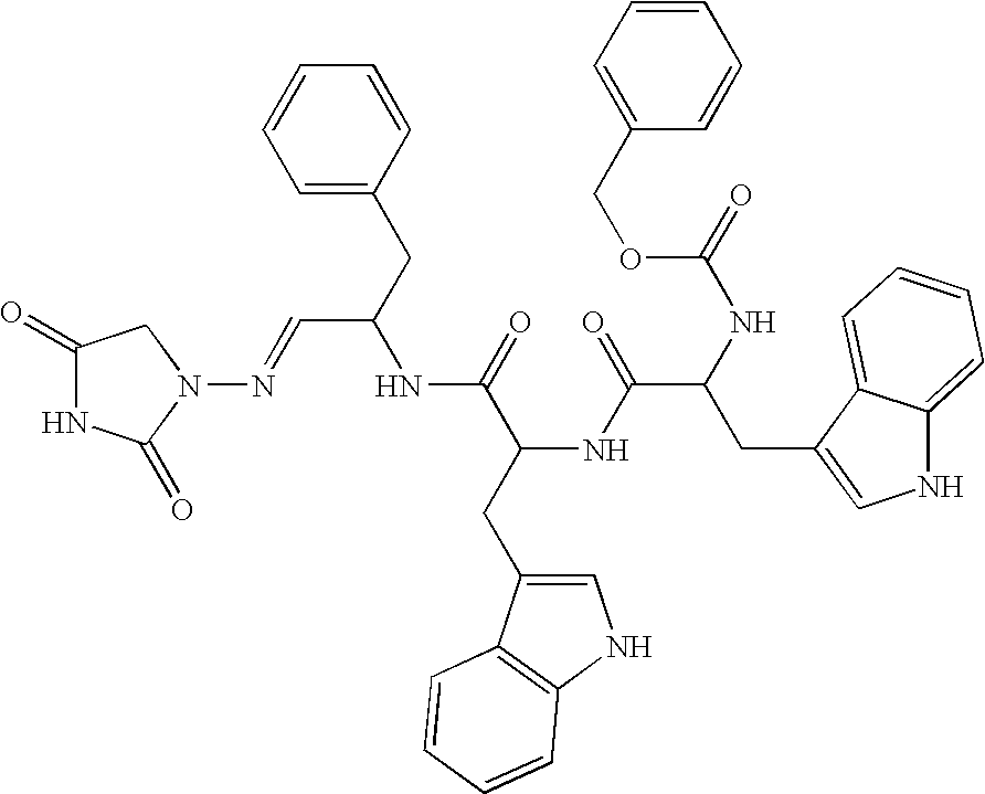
C1(=O)NC(=O)N(N=CC(CC2=CC=CC=C2)NC(C(CC2=CNC3=C2C=CC=C3)NC(C(NC(=O)OCC2=CC=CC=C2)CC2=CNC3=CC=CC=C23)=O)=O)C1
